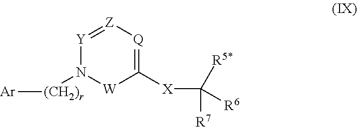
C1([X]C([R7])([R5*])[R6])=[Q][Z]=[Y]N([(CH2)r][Ar])[W]1
